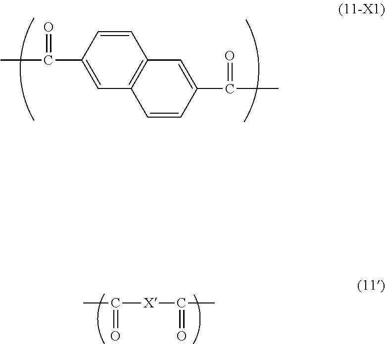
C1=CC(C(C)=O)=CC2=C1C=C(C(C)=O)C=C2.CC([X]C(C)=O)=O
